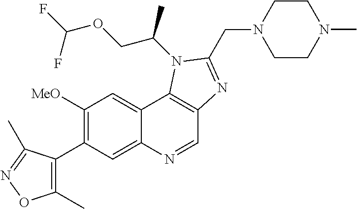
C1([MeO])=C(C2=C(C)ON=C2C)C=C2C(=C1)C1=C(C=N2)N=C(CN2CCN(C)CC2)N1C(COC(F)F)C
